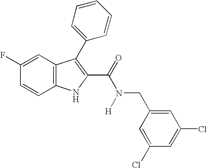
C1=C(F)C=CC2=C1C(C1=CC=CC=C1)=C(C(N(CC1=CC(Cl)=CC(Cl)=C1)[H])=O)N2
